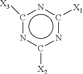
c1([X3])nc([X2])nc([X1])n1
